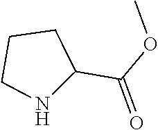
N1C(C(OC)=O)CCC1
